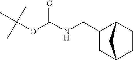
C(NC(OC(C)(C)C)=O)C1C2CCC(C1)C2
